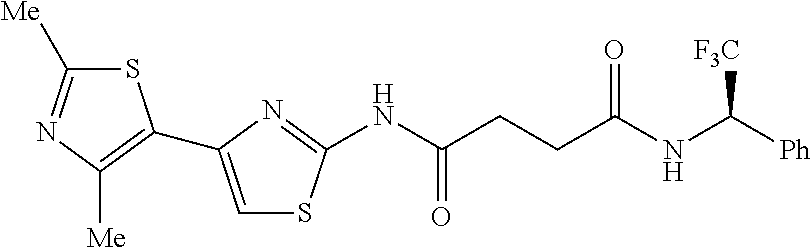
N(C(CCC(NC([Ph])[F3C])=O)=O)C1=NC(C2=C([Me])N=C([Me])S2)=CS1
